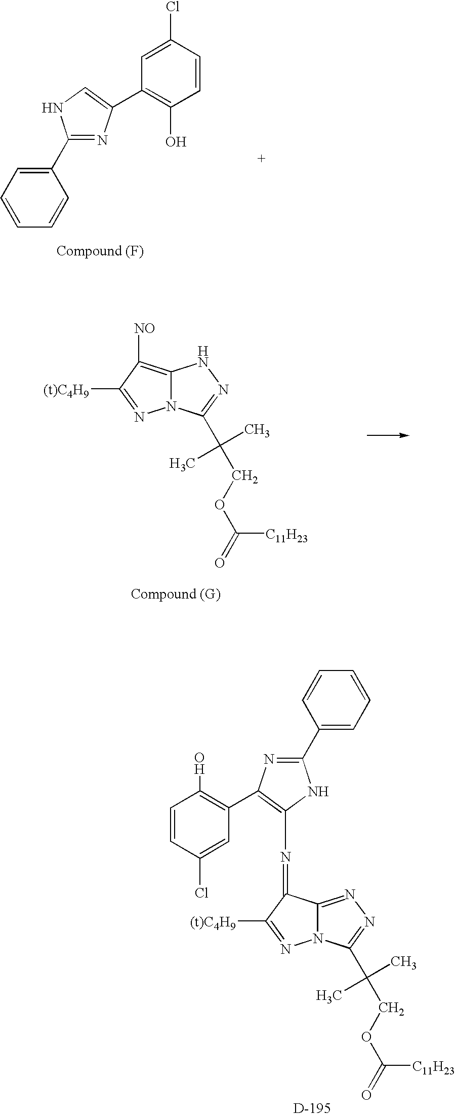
C1(C2=CC=CC=C2)=NC(C2=C(O)C=CC(Cl)=C2)=CN1.N12C(=C([NO])C([(t)C4H9])=N1)NN=C2C(COC(=O)[C11H23])(C)C.C1(C2=CC=CC=C2)=NC(C2=C(O)C=CC(Cl)=C2)=C(N=C2C3=NN=C(C(COC(=O)[C11H23])(C)C)N3N=C2[(t)C4H9])N1
